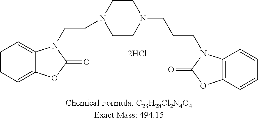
C1CN(CCCN2C3=C(C=CC=C3)OC2=O)CCN1CCN1C2=CC=CC=C2OC1=O
